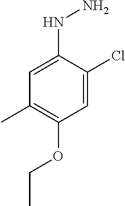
C1=C(NN)C(Cl)=CC(OCC)=C1C
